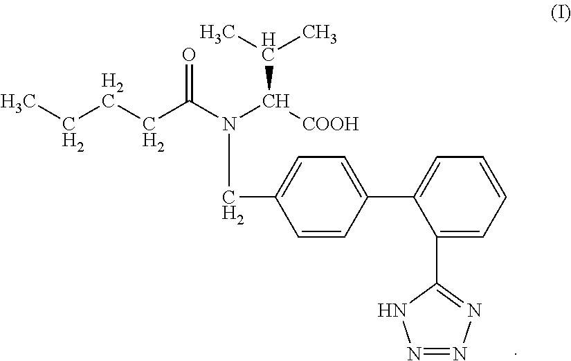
CCCCC(N(C([COOH])C(C)C)CC1=CC=C(C2=CC=CC=C2C2=NN=NN2)C=C1)=O
